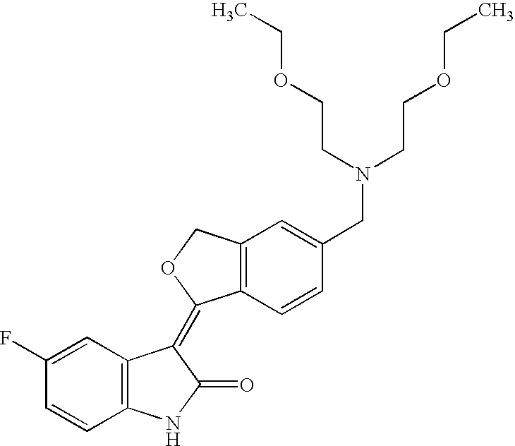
C1(F)=CC2=C(C=C1)NC(=O)C2=C1C2=C(CO1)C=C(CN(CCOCC)CCOCC)C=C2
